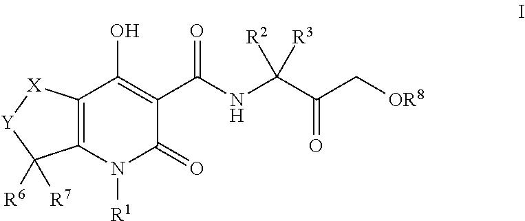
C12=C(N([R1])C(=O)C(C(NC(C(C[OR8])=O)([R2])[R3])=O)=C1O)C([R6])([R7])[Y][X]2
